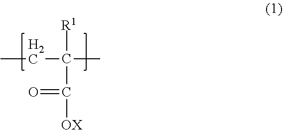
CCC(C)([R1])C([OX])=O
